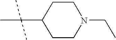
C1CN(CC)CCC1C(C)(C)C
